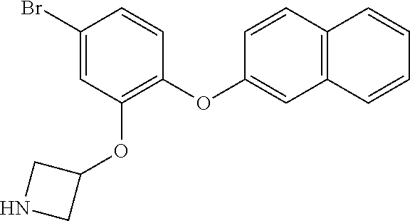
C1(OC2=CC3=C(C=C2)C=CC=C3)=C(OC2CNC2)C=C(Br)C=C1
